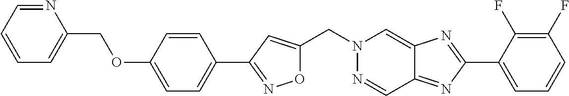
O1C(CN2N=CC3=NC(C4=CC=CC(F)=C4F)=NC3=C2)=CC(C2=CC=C(OCC3=CC=CC=N3)C=C2)=N1
